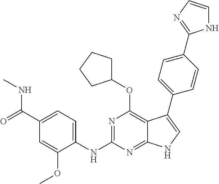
C1(C(=O)NC)=CC=C(NC2=NC(OC3CCCC3)=C3C(=N2)NC=C3C2=CC=C(C3=NC=CN3)C=C2)C(OC)=C1
